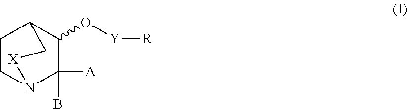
C1CN2C(B)([A])C(O[Y][R])C1C[X]2
